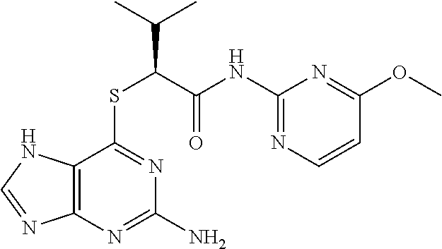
C12=C(N=C(N)N=C1SC(C(NC1=NC=CC(OC)=N1)=O)C(C)C)N=CN2
